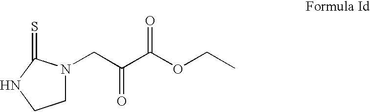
C1N(CC(=O)C(OCC)=O)C(=S)NC1
